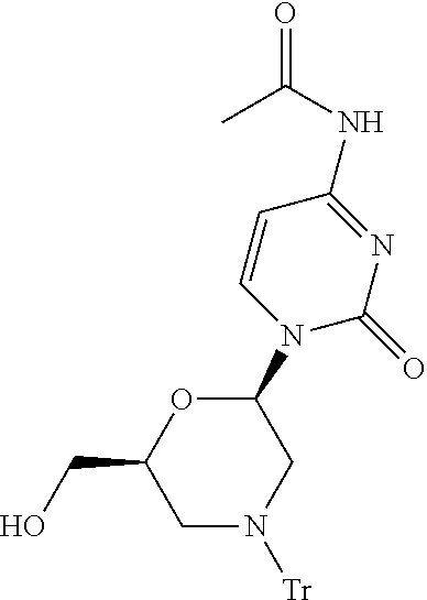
CC(NC1=NC(=O)N(C2OC(CO)CN([Tr])C2)C=C1)=O
